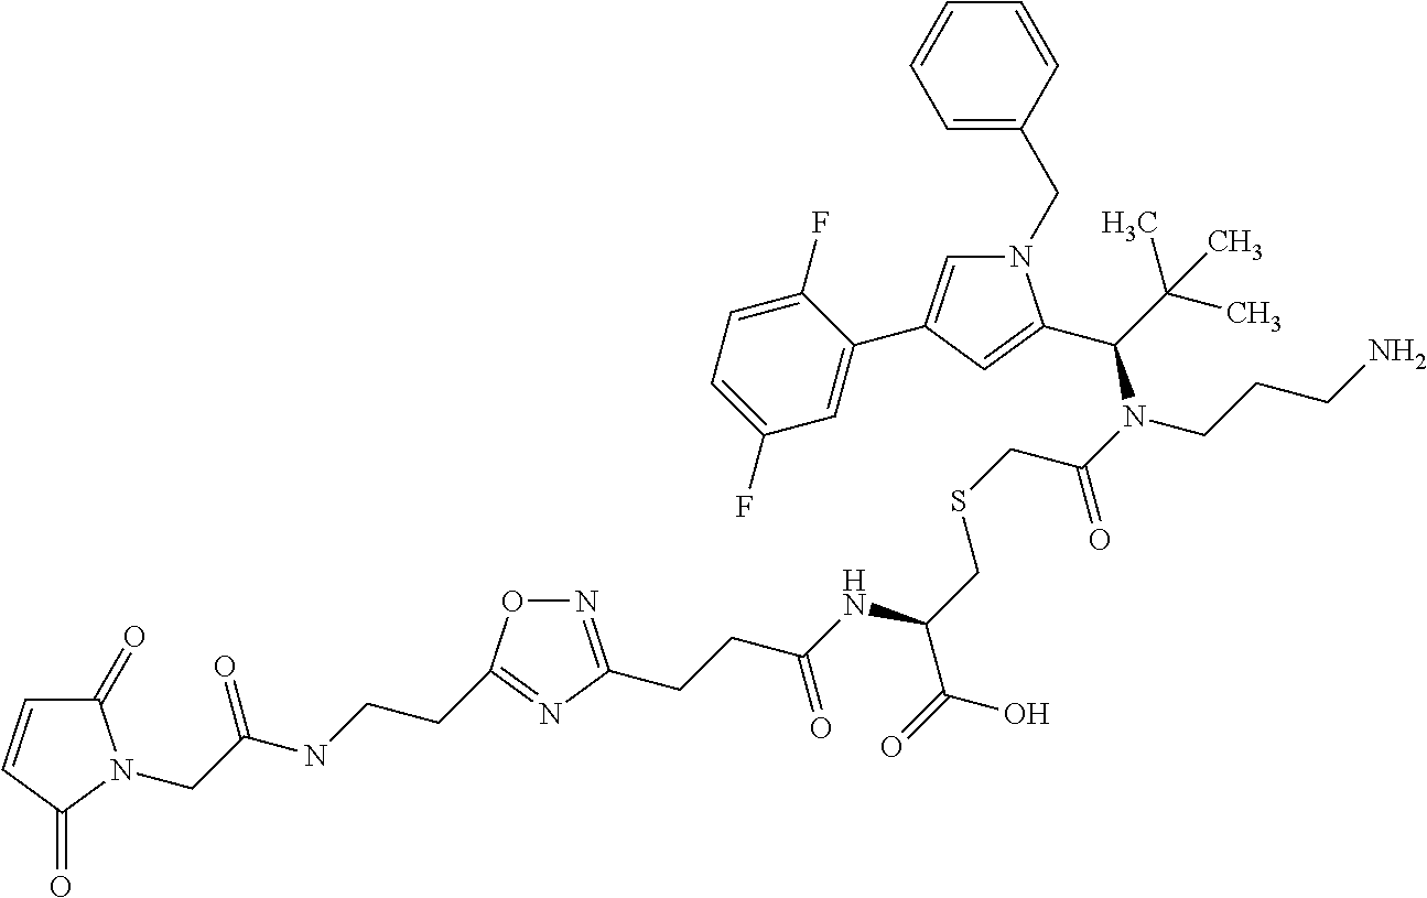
C1=C(CN2C=C(C3=CC(F)=CC=C3F)C=C2C(C(C)(C)C)N(C(CSCC(C(=O)O)NC(CCC2=NOC(CCNC(CN3C(=O)C=CC3=O)=O)=N2)=O)=O)CCCN)C=CC=C1
